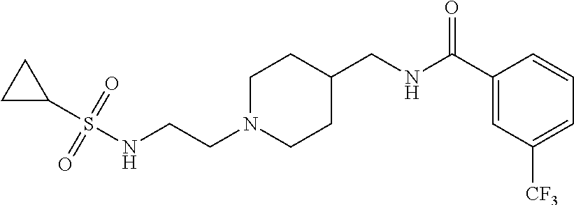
N(CCN1CCC(CNC(C2=CC([CF3])=CC=C2)=O)CC1)S(C1CC1)(=O)=O
